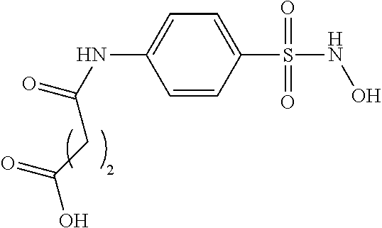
C1(S(NO)(=O)=O)=CC=C(NC(CC(O)=O)=O)C=C1
